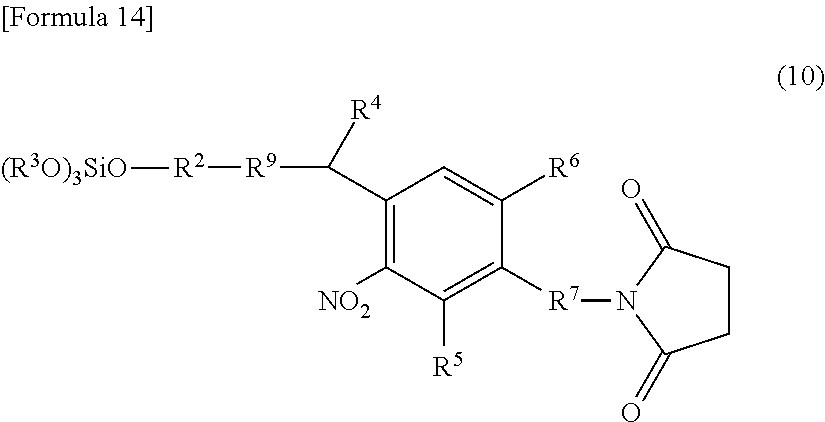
C1(C([R9][R2][(R3O)3SiO])[R4])=C([NO2])C([R5])=C([R7]N2C(=O)CCC2=O)C([R6])=C1
